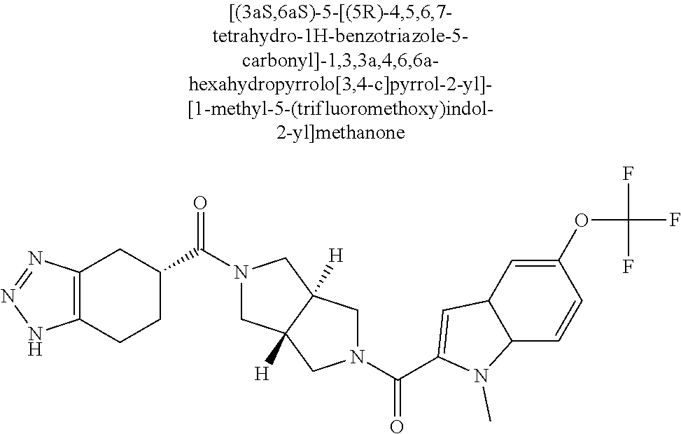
C(=O)(N1CC2([H])CN(C(=O)C3CC4=C(CC3)NN=N4)CC2([H])C1)C1=CC2C(C=CC(OC(F)(F)F)=C2)N1C
